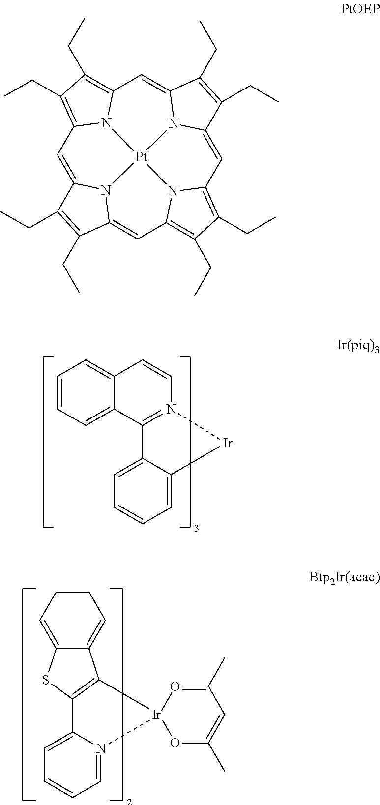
C1=CC=C2C(=C1)C=CN1=C2C2=CC=CC=C2[Ir]1.C1=CC=C2C(=C1)C1=C(S2)C2=CC=CC=N2[Ir]12O=C(C)C=C(C)O2.C1=C2N3C(=CC4=C(CC)C(CC)=C5C=C6N7C(=CC8=C(CC)C(CC)=C1N8[Pt]73N54)C(CC)=C6CC)C(CC)=C2CC
